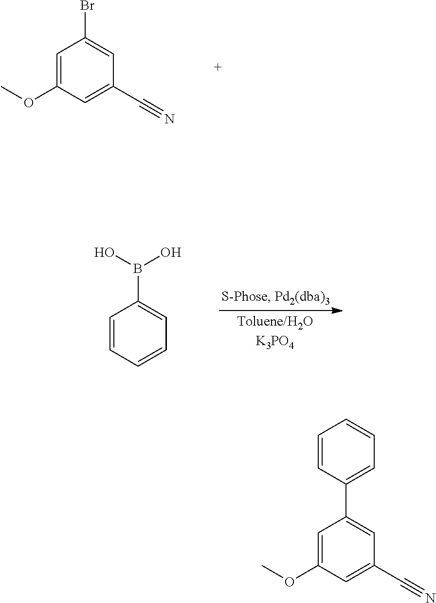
C1=C(OC)C=C(C#N)C=C1Br.C1=CC=CC=C1B(O)O.C1=C(OC)C=C(C#N)C=C1C1=CC=CC=C1
